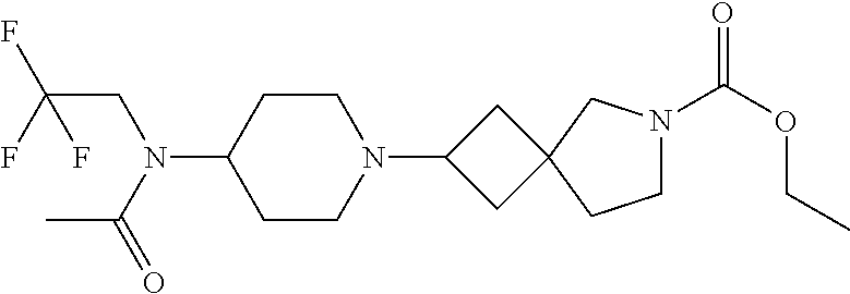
C1CN(C2CC3(C2)CCN(C(OCC)=O)C3)CCC1N(CC(F)(F)F)C(=O)C
